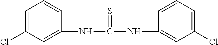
C1=C(Cl)C=C(NC(NC2=CC(Cl)=CC=C2)=S)C=C1
